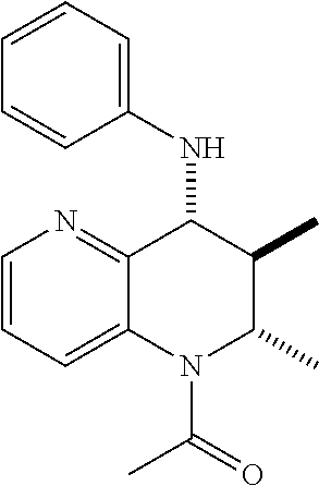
C1=CC=C2C(=N1)C(NC1=CC=CC=C1)C(C)C(C)N2C(C)=O
